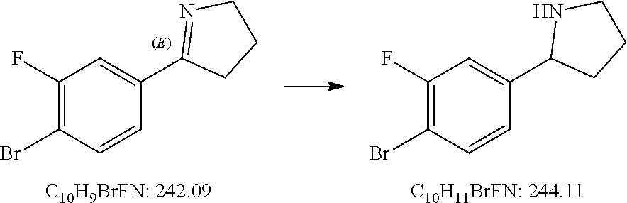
C1(F)=C(Br)C=CC(C2NCCC2)=C1.[C10H11BrFN: 244.11].[C10H9BrFN: 242.09].C1(F)=C(Br)C=CC(C2=NCCC2)=C1
